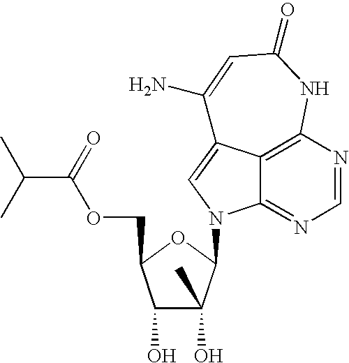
C12=C3N=CN=C1N(C1C(O)(C)C(O)C(COC(C(C)C)=O)O1)C=C2C(N)=CC(=O)N3
